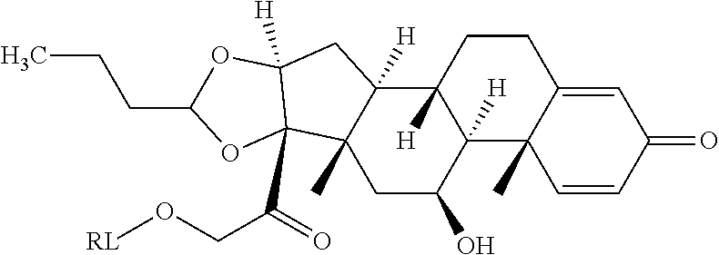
C1=C2C(C)(C=CC1=O)C1([H])C([H])(CC2)C2([H])C(C)(CC1O)C1(C(=O)CO[RL])C([H])(C2)OC(CCC)O1
